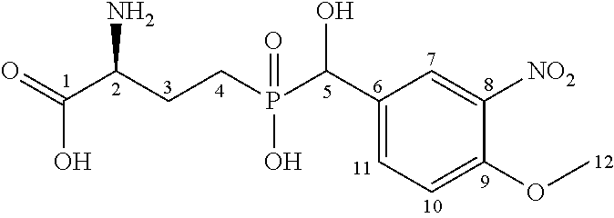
O=C(C(CCP(C(C1=CC=C(OC)C([NO2])=C1)O)(=O)O)N)O
